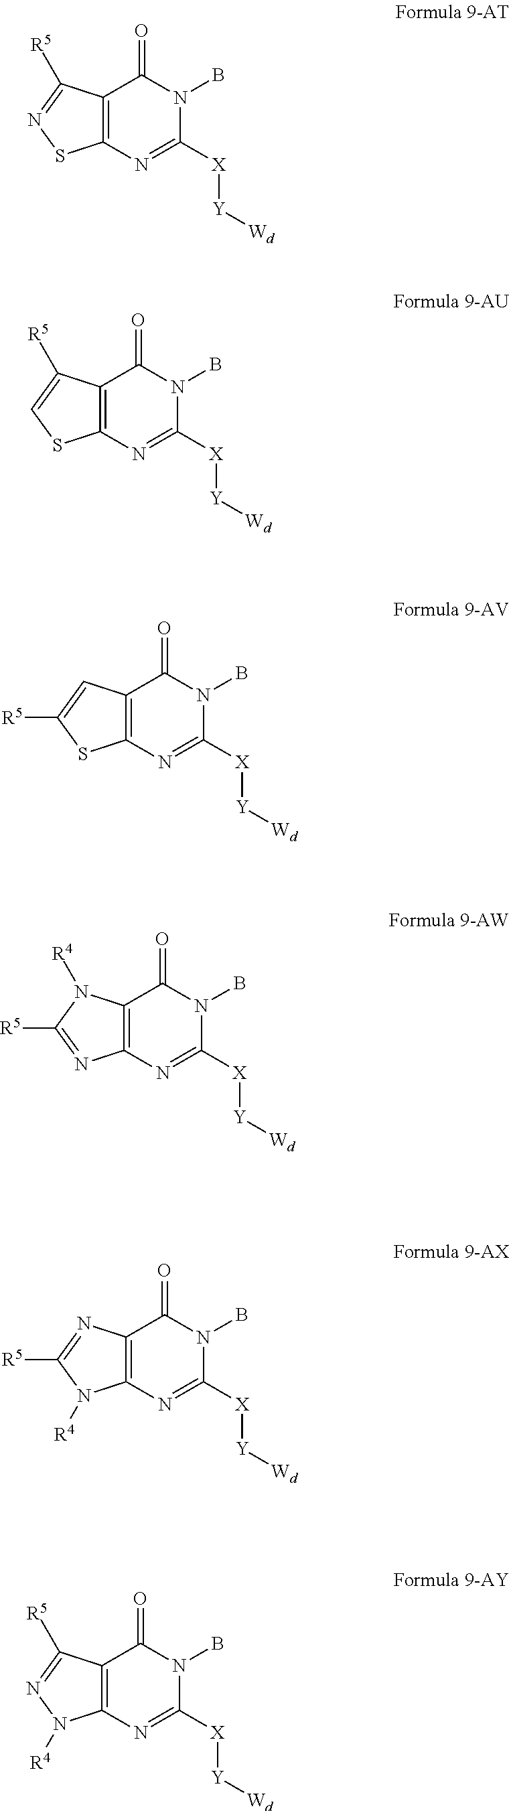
C12=C(N=C([X][Y][Wd])N(B)C1=O)SN=C2[R5].C12=C(N=C([X][Y][Wd])N(B)C1=O)SC=C2[R5].C12=C(N=C([X][Y][Wd])N(B)C1=O)SC([R5])=C2.C12=C(N=C([X][Y][Wd])N(B)C1=O)N=C([R5])N2[R4].C12=C(N=C([X][Y][Wd])N(B)C1=O)N([R4])C([R5])=N2.C12=C(N=C([X][Y][Wd])N(B)C1=O)N([R4])N=C2[R5]
